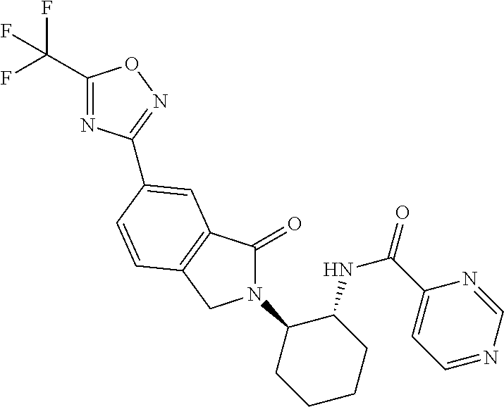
C1(C(F)(F)F)=NC(C2=CC3=C(CN(C4CCCCC4NC(=O)C4=CC=NC=N4)C3=O)C=C2)=NO1
